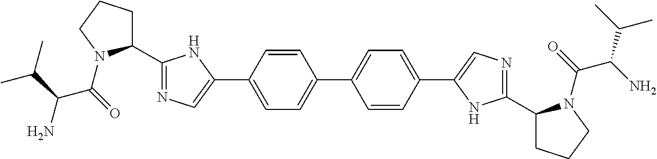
N1=C(C2CCCN2C(=O)C(C(C)C)N)NC(C2=CC=C(C3=CC=C(C4=CN=C(C5CCCN5C(=O)C(N)C(C)C)N4)C=C3)C=C2)=C1
